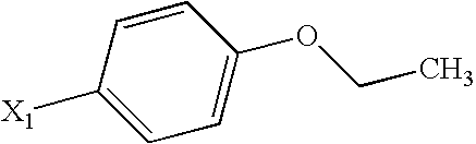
C1([X1])=CC=C(OCC)C=C1
